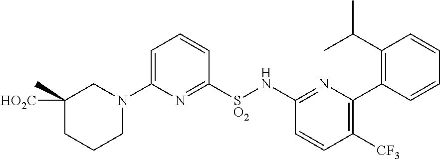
C1([SO2]NC2=NC(C3=C(C(C)C)C=CC=C3)=C([CF3])C=C2)=NC(N2CC([HO2C])(C)CCC2)=CC=C1
